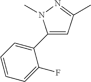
C1=CC=C(F)C(C2=CC(C)=NN2C)=C1
